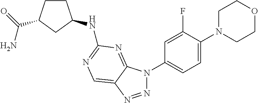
N1=NC2=CN=C(NC3CCC(C(=O)N)C3)N=C2N1C1=CC=C(N2CCOCC2)C(F)=C1
